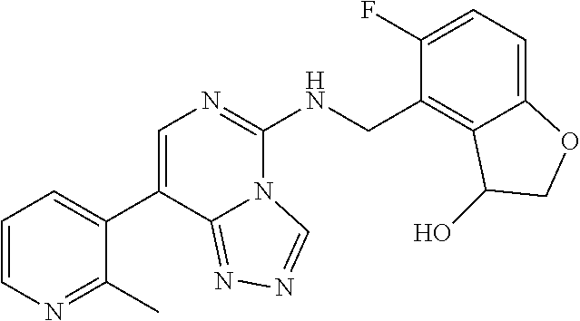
C1(C2=CC=CN=C2C)=CN=C(NCC2=C3C(=CC=C2F)OCC3O)N2C1=NN=C2
